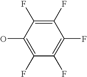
C1(F)=C(F)C(O)=C(F)C(F)=C1F
